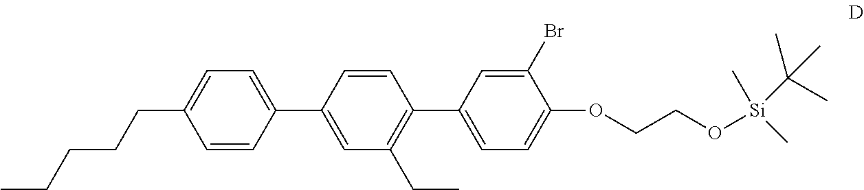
C1=C(C2=CC(CC)=C(C3=CC=C(OCCO[Si](C)(C)C(C)(C)C)C(Br)=C3)C=C2)C=CC(CCCCC)=C1
